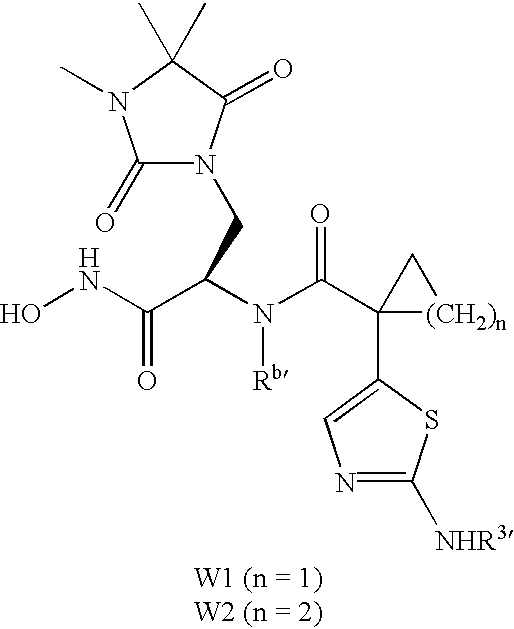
ONC(C(N(C(C1(C2=CN=C([NHR3])S2)[(CH2)n]C1)=O)[Rb])CN1C(=O)N(C)C(C)(C)C1=O)=O
